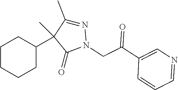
C1CCCC(C2(C)C(C)=NN(CC(C3=CN=CC=C3)=O)C2=O)C1
